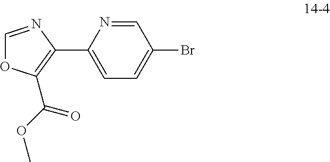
C1=NC(C2=C(C(OC)=O)OC=N2)=CC=C1Br
